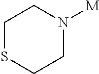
C1SCCN([M])C1
